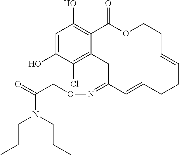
C1=C(O)C(Cl)=C2C(=C1O)C(=O)OCCC=CCCC=CC(=NOCC(=O)N(CCC)CCC)C2
